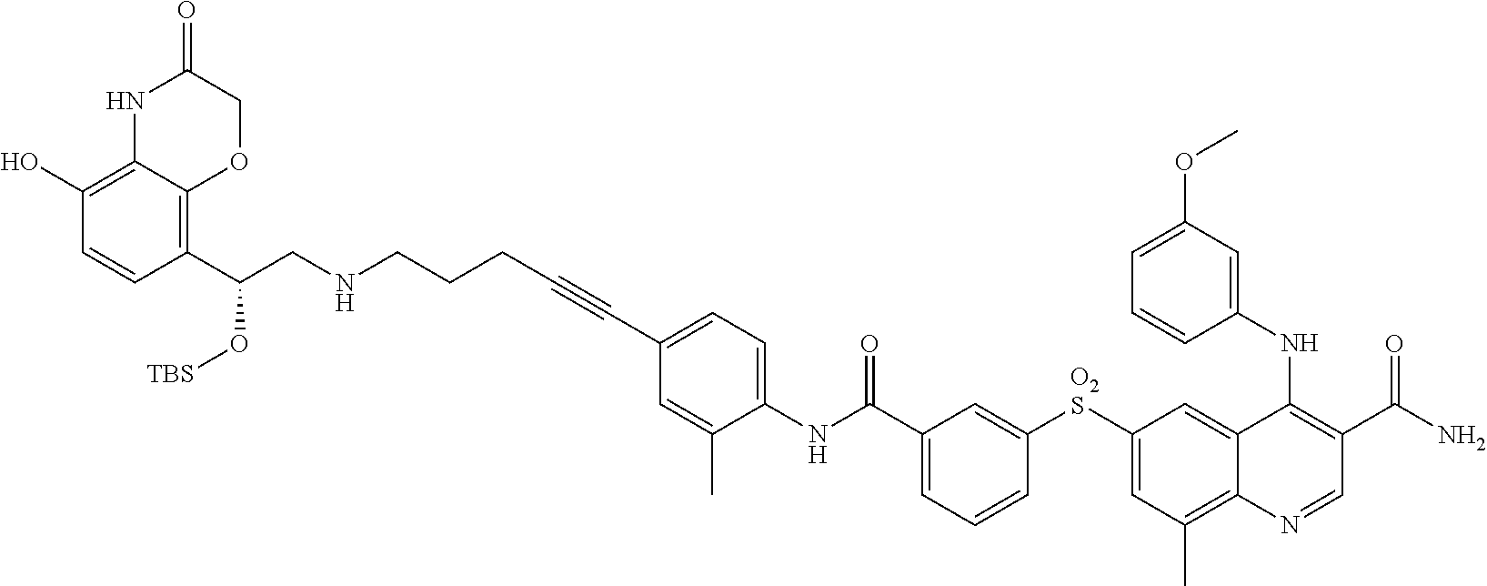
N1C2=C(O)C=CC(C(CNCCCC#CC3=CC=C(NC(C4=CC=CC([O2S]C5=CC(C)=C6C(=C5)C(NC5=CC(OC)=CC=C5)=C(C(N)=O)C=N6)=C4)=O)C(C)=C3)O[TBS])=C2OCC1=O
